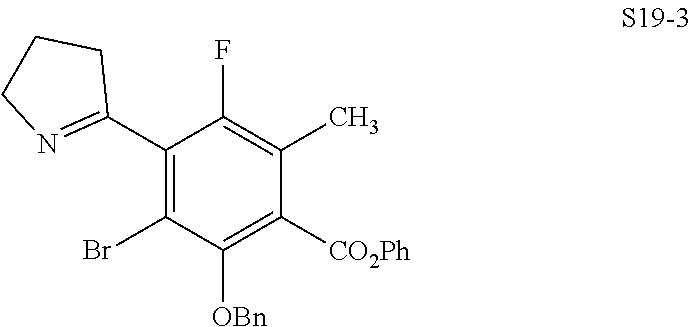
C1(C2=NCCC2)=C(Br)C([OBn])=C([CO2Ph])C(C)=C1F
